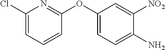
C1(Cl)=CC=CC(OC2=CC=C(N)C([NO2])=C2)=N1
